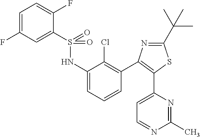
C1=C(NS(C2=CC(F)=CC=C2F)(=O)=O)C(Cl)=C(C2=C(C3=CC=NC(C)=N3)SC(C(C)(C)C)=N2)C=C1
